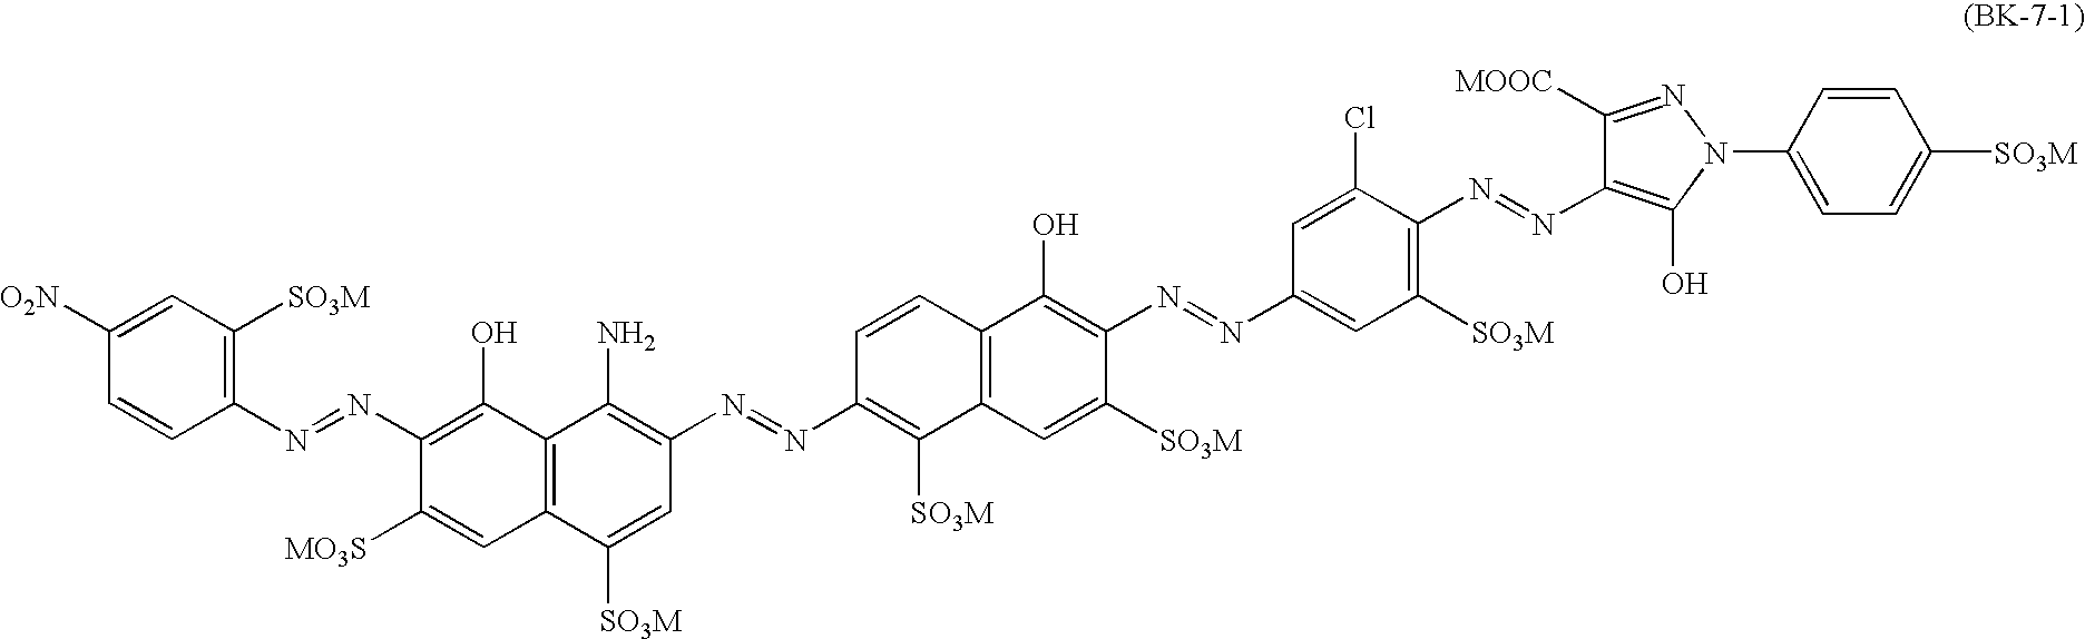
C1=C([O2N])C=CC(N=NC2=C(O)C3=C(C=C2[MO3S])C([SO3M])=CC(N=NC2=C([SO3M])C4=C(C=C2)C(O)=C(N=NC2=CC([SO3M])=C(N=NC5=C(O)N(C6=CC=C([SO3M])C=C6)N=C5[MOOC])C(Cl)=C2)C([SO3M])=C4)=C3N)=C1[SO3M]
